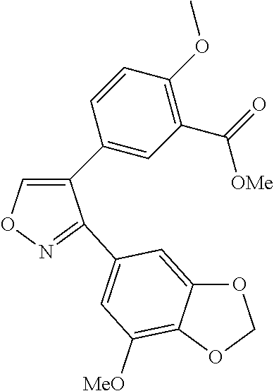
C1(C2=CC(C(=O)[OMe])=C(OC)C=C2)=CON=C1C1=CC([MeO])=C2C(=C1)OCO2
